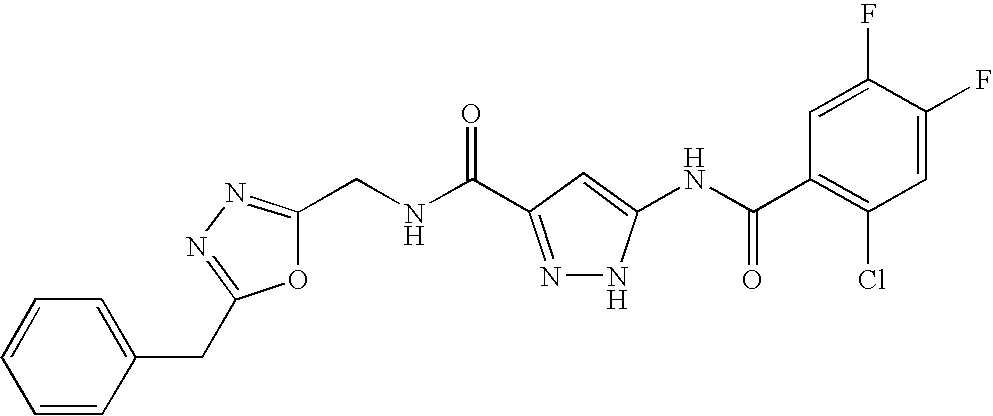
C1(CNC(=O)C2=NNC(NC(C3=C(Cl)C=C(F)C(F)=C3)=O)=C2)=NN=C(CC2=CC=CC=C2)O1
